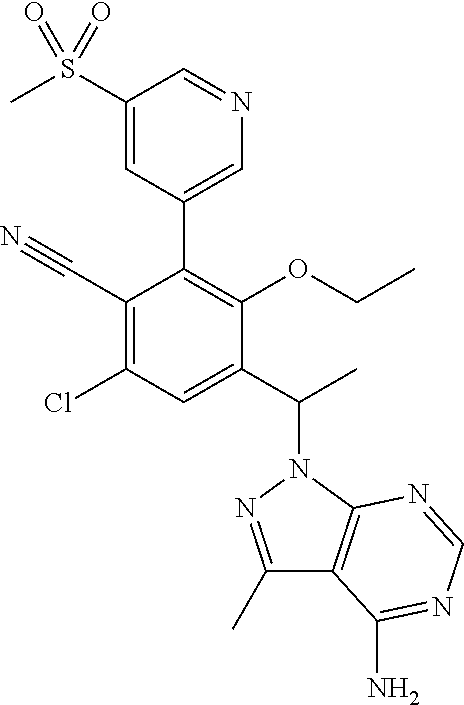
C1(C#N)=C(Cl)C=C(C(C)N2N=C(C)C3=C2N=CN=C3N)C(OCC)=C1C1=CN=CC(S(C)(=O)=O)=C1
